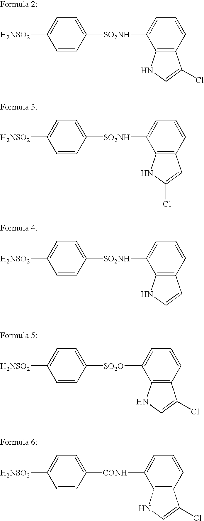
C1([SO2NH]C2=CC=CC3=C2NC=C3Cl)=CC=C([H2NSO2])C=C1.C1([SO2NH]C2=CC=CC3=C2NC(Cl)=C3)=CC=C([H2NSO2])C=C1.C1([SO2NH]C2=CC=CC3=C2NC=C3)=CC=C([H2NSO2])C=C1.C1([SO2O]C2=CC=CC3=C2NC=C3Cl)=CC=C([H2NSO2])C=C1.C1([CONH]C2=CC=CC3=C2NC=C3Cl)=CC=C([H2NSO2])C=C1
